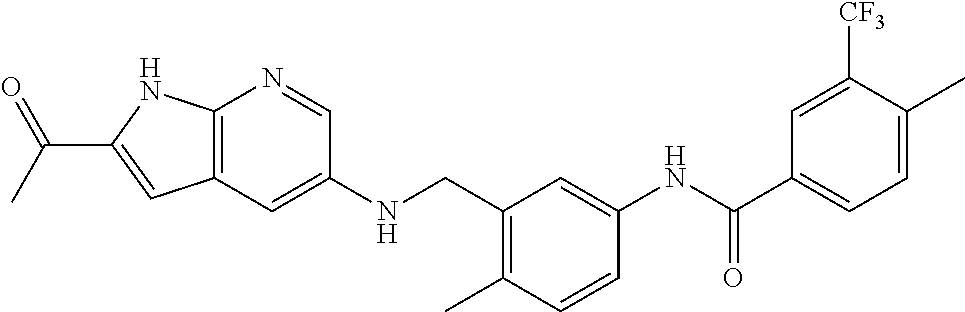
C12=C(C=C(NCC3=C(C)C=CC(NC(C4=CC=C(C)C([CF3])=C4)=O)=C3)C=N1)C=C(C(C)=O)N2
